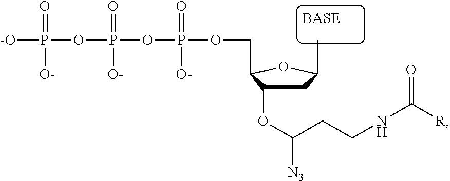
C1C(OC([N3])CCNC([R])=O)C(COP(OP(OP([-O])(=O)[O-])(=O)[O-])(=O)[O-])OC1C
